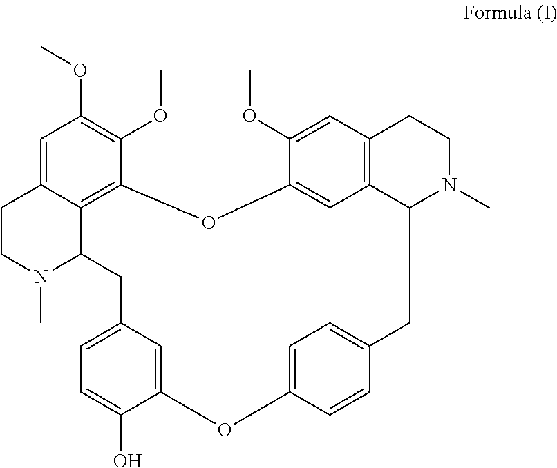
C1=C2C3=C(C(OC)=C1OC)OC1=CC4=C(C=C1OC)CCN(C)C4CC1=CC=C(OC4=CC(=CC=C4O)CC3N(C)CC2)C=C1
